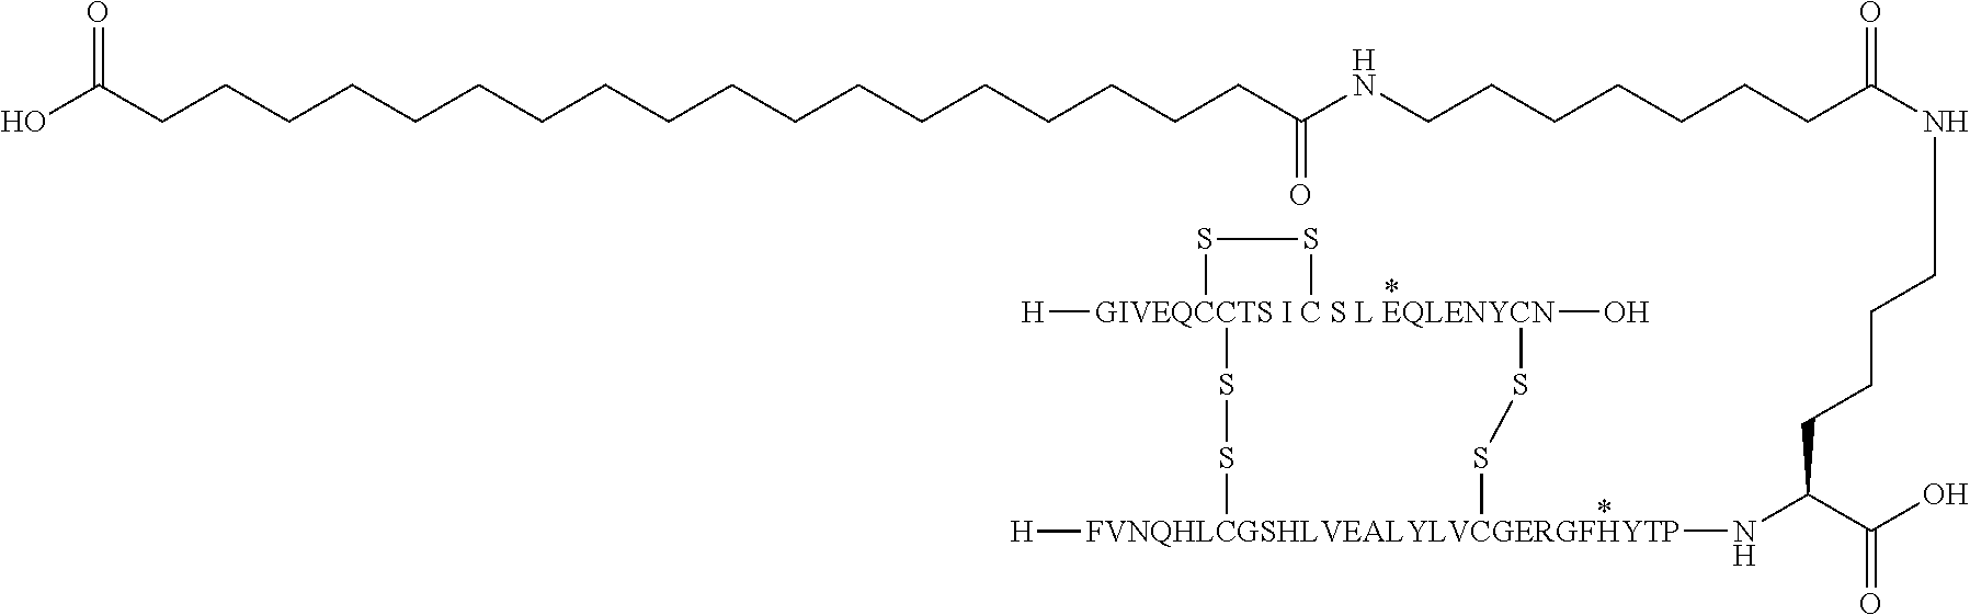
C(CCC(C(O)=O)N[FVNQHLCGSHLVEALYLVCGERGFHYTP]1([H])SS[GIVEQCCTS I C S L EQLENYCN]2([H])(O)(SS1)SS2)CNC(CCCCCCCNC(CCCCCCCCCCCCCCCCCCC(O)=O)=O)=O
